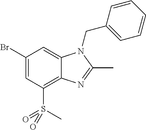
C1(Br)=CC(S(=O)(C)=O)=C2C(=C1)N(CC1=CC=CC=C1)C(C)=N2
